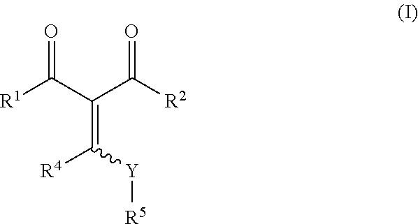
[R1]C(C(=C([Y][R5])[R4])C([R2])=O)=O
